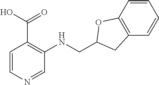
C1=CN=CC(NCC2CC3=C(O2)C=CC=C3)=C1C(O)=O
